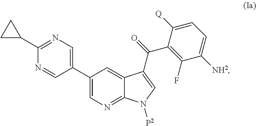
C1(C2=CN=C(C3CC3)N=C2)=CN=C2C(=C1)C(C(=O)C1=C(F)C([NH2])=CC=C1[Q])=CN2[P2]
